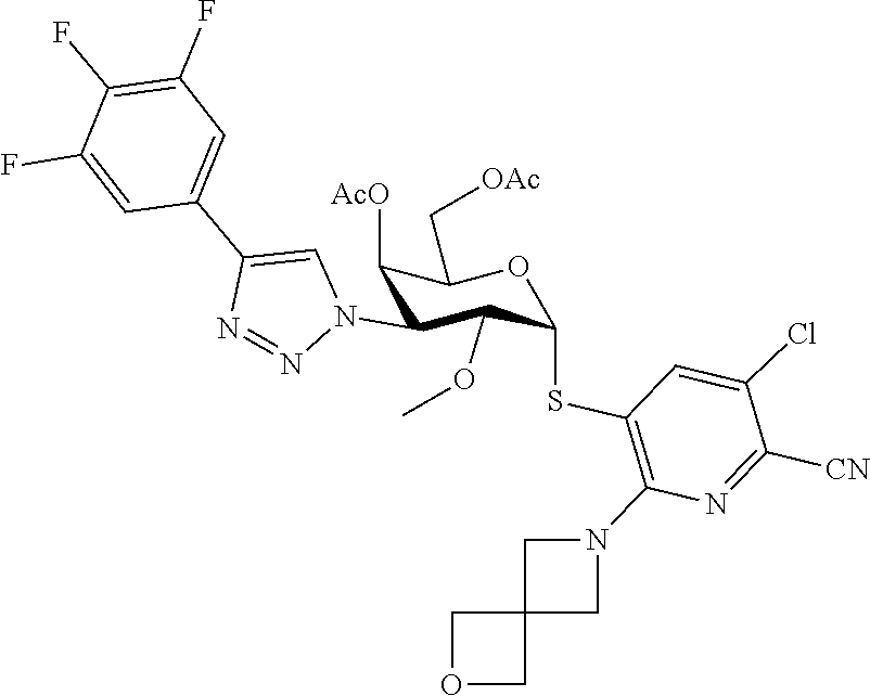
C1(F)=CC(C2=CN(C3C(OC)C(SC4=C(N5CC6(C5)COC6)N=C([CN])C(Cl)=C4)OC(C[OAc])C3[AcO])N=N2)=CC(F)=C1F
